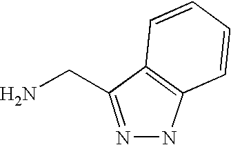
NCC1=NNC2=C1C=CC=C2
